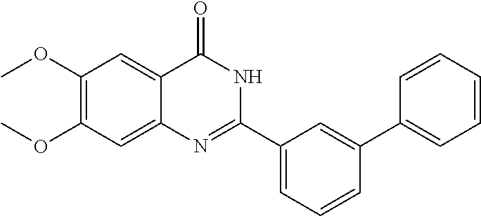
C1(OC)=C(OC)C=C2C(=C1)C(=O)NC(C1=CC=CC(C3=CC=CC=C3)=C1)=N2
